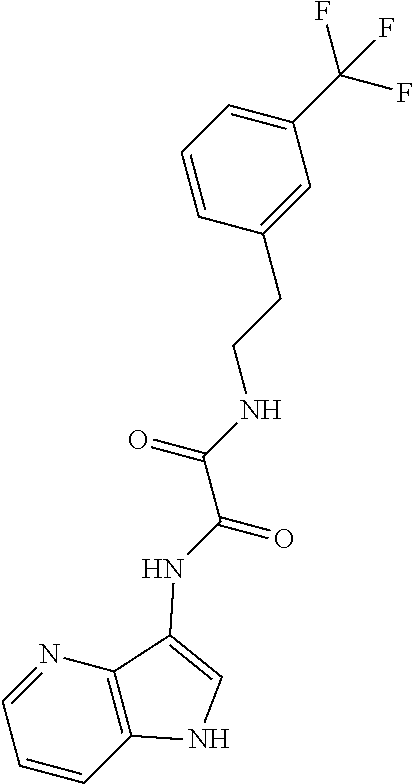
C1=CC(CCNC(C(=O)NC2=CNC3=C2N=CC=C3)=O)=CC(C(F)(F)F)=C1
